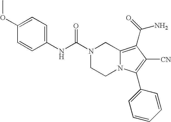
C1=C(OC)C=CC(NC(N2CCN3C(=C(C(N)=O)C([CN])=C3C3=CC=CC=C3)C2)=O)=C1
